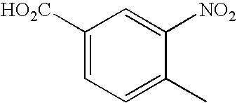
C1([HO2C])=CC=C(C)C([NO2])=C1
